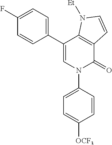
C1(C2=CN(C3=CC=C([OCF3])C=C3)C(=O)C3=C2N([Et])C=C3)=CC=C(F)C=C1
